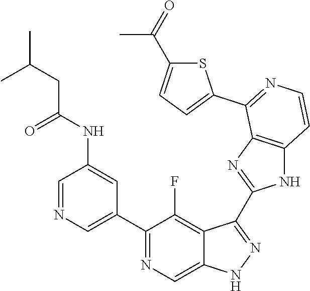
C1=NC=C(C2=NC=C3C(=C2F)C(C2=NC4=C(N2)C=CN=C4C2=CC=C(C(=O)C)S2)=NN3)C=C1NC(CC(C)C)=O
